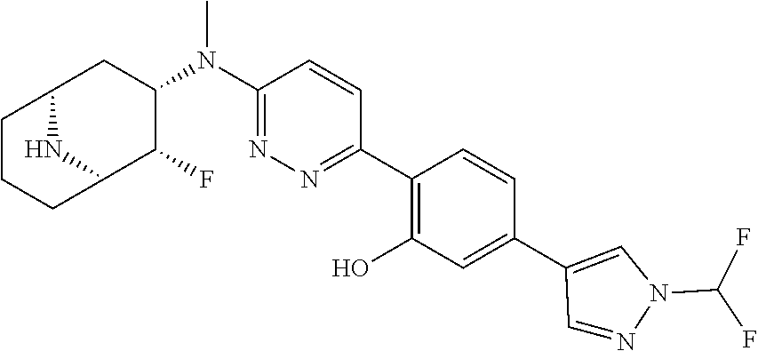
C1(N(C2CC3CCCC(C2F)N3)C)=NN=C(C2=C(O)C=C(C3=CN(C(F)F)N=C3)C=C2)C=C1
